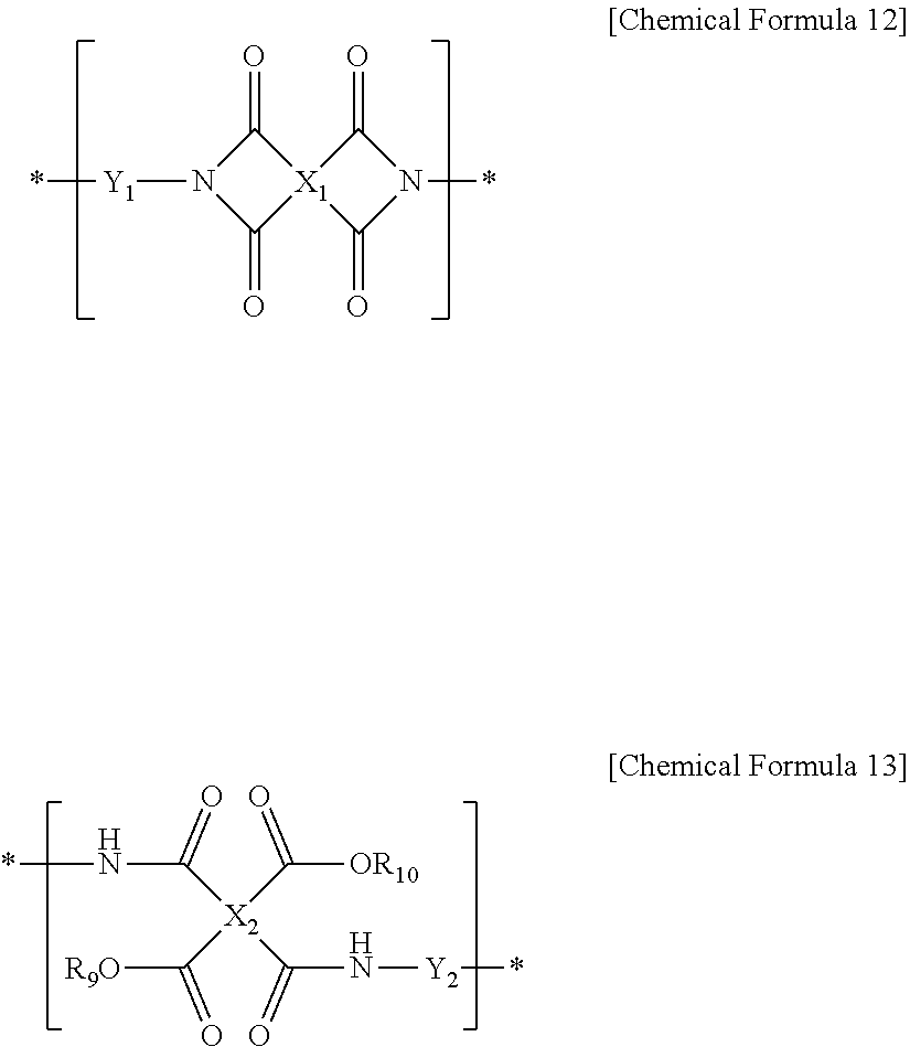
C1(=O)N([Y1]*)C(=O)[X1]12C(=O)N(*)C2=O.*NC([X2](C([OR10])=O)(C([R9O])=O)C(N[Y2]*)=O)=O
